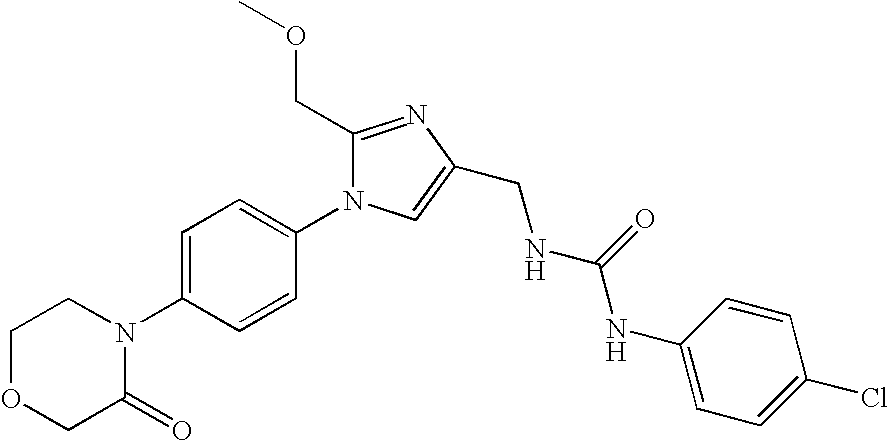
C1OCC(=O)N(C2=CC=C(N3C(COC)=NC(CNC(NC4=CC=C(Cl)C=C4)=O)=C3)C=C2)C1
